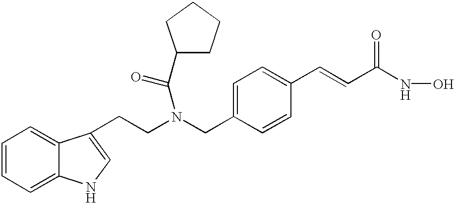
C12=CC=CC=C1NC=C2CCN(CC1=CC=C(C=CC(=O)NO)C=C1)C(=O)C1CCCC1
